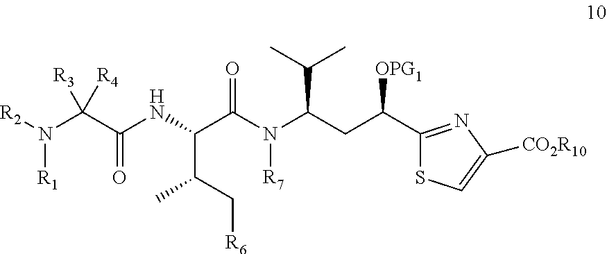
C1(C(CC(N(C(C(NC(=O)C(N([R1])[R2])([R3])[R4])C(C[R6])C)=O)[R7])C(C)C)[OPG1])=NC([CO2R10])=CS1
